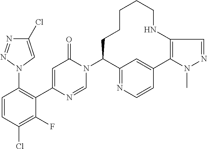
C1(N2C=C(Cl)N=N2)=C(C2=CC(=O)N(C3C4=NC=CC(=C4)C4=C(NCCCCC3)C=NN4C)C=N2)C(F)=C(Cl)C=C1
